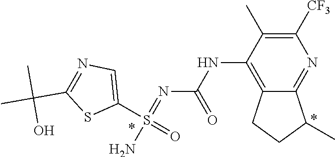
N(C1=C2C(=NC([CF3])=C1C)C(C)CC2)C(N=S(N)(C1=CN=C(C(C)(C)O)S1)=O)=O
